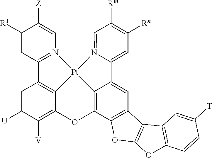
C1([R1])=CC2=N(C=C1[Z])[Pt]13C4=C2C=C([U])C([V])=C4OC2=C1C(=CC1=C2OC2=C1C1=C(O2)C=CC([T])=C1)C1=CC([Rn])=C([Rm])C=N13
